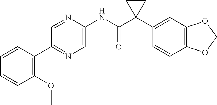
C1=NC(NC(C2(C3=CC4=C(C=C3)OCO4)CC2)=O)=CN=C1C1=C(OC)C=CC=C1
